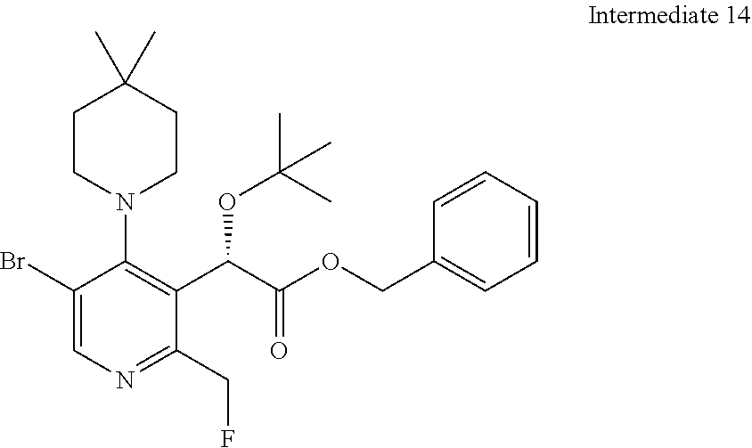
C1CN(C2=C(C(C(OCC3=CC=CC=C3)=O)OC(C)(C)C)C(CF)=NC=C2Br)CCC1(C)C
